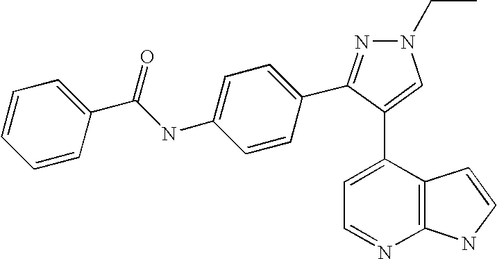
C1=C(C2=CN(CC)N=C2C2=CC=C(NC(=O)C3=CC=CC=C3)C=C2)C2=C(N=C1)NC=C2
